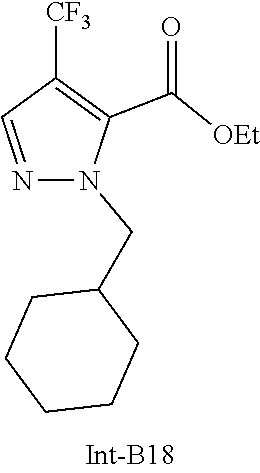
N1=CC([CF3])=C(C(=O)[OEt])N1CC1CCCCC1
